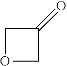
O1CC(=O)C1
